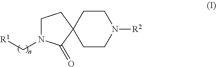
C1N(C[R1])C(=O)C2(C1)CCN([R2])CC2
